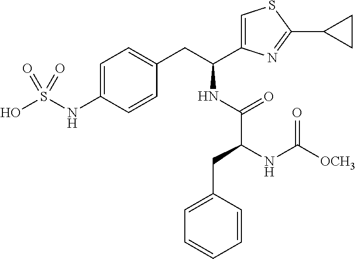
C1=C(NS(O)(=O)=O)C=CC(CC(NC(=O)C(NC([OCH3])=O)CC2=CC=CC=C2)C2=CSC(C3CC3)=N2)=C1
